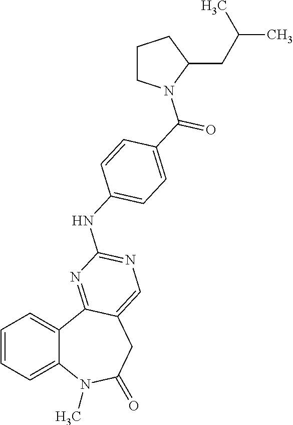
C1=CC=C2C(=C1)C1=NC(NC3=CC=C(C(=O)N4CCCC4CC(C)C)C=C3)=NC=C1CC(=O)N2C
